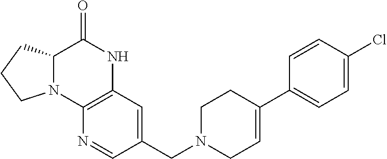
C1=CC(Cl)=CC=C1C1=CCN(CC2=CC3=C(N=C2)N2C(C(=O)N3)CCC2)CC1
